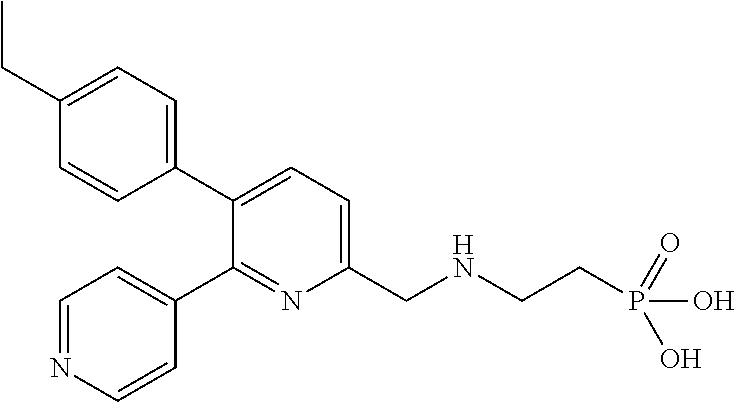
C1(CC)=CC=C(C2=CC=C(CNCCP(O)(=O)O)N=C2C2=CC=NC=C2)C=C1
